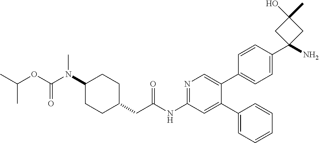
C1(N(C(OC(C)C)=O)C)CCC(CC(NC2=NC=C(C3=CC=C(C4(N)CC(C)(O)C4)C=C3)C(C3=CC=CC=C3)=C2)=O)CC1
